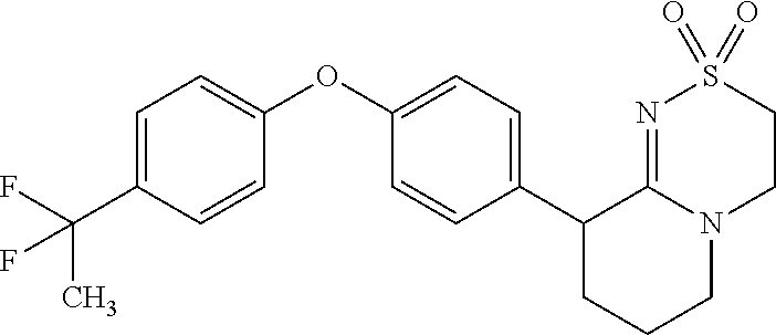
C1(OC2=CC=C(C(F)(C)F)C=C2)=CC=C(C2CCCN3C2=NS(=O)(=O)CC3)C=C1
